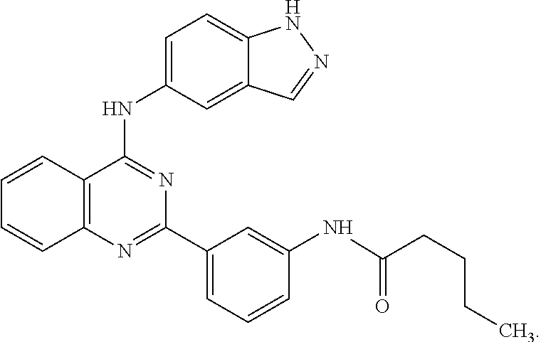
C12=C(N=C(C3=CC=CC(NC(=O)CCCC)=C3)N=C1NC1=CC=C3C(=C1)C=NN3)C=CC=C2
